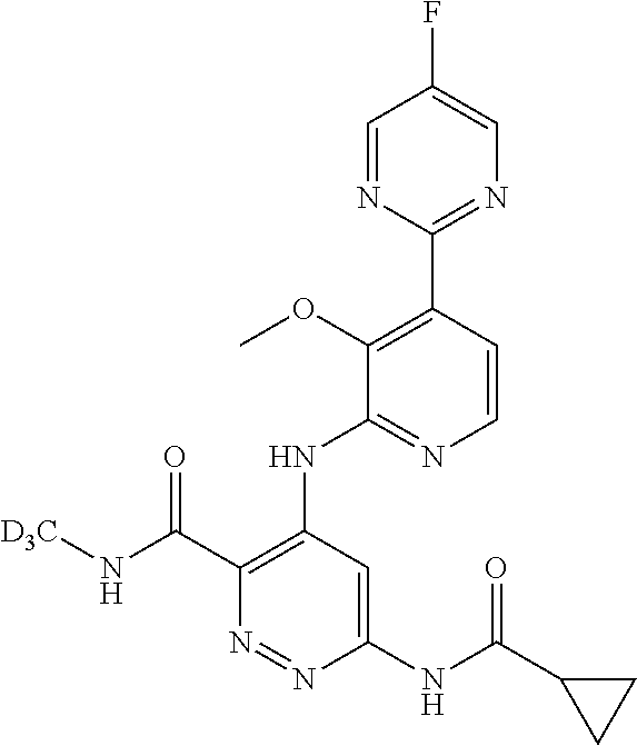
C1(C2=C(OC)C(NC3=C(C(N[D3C])=O)N=NC(NC(C4CC4)=O)=C3)=NC=C2)=NC=C(F)C=N1
